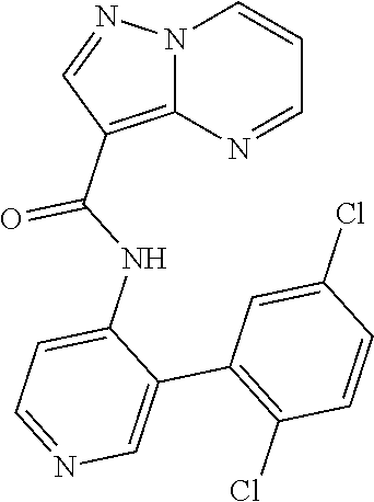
N12C(=C(C(NC3=CC=NC=C3C3=C(Cl)C=CC(Cl)=C3)=O)C=N1)N=CC=C2
